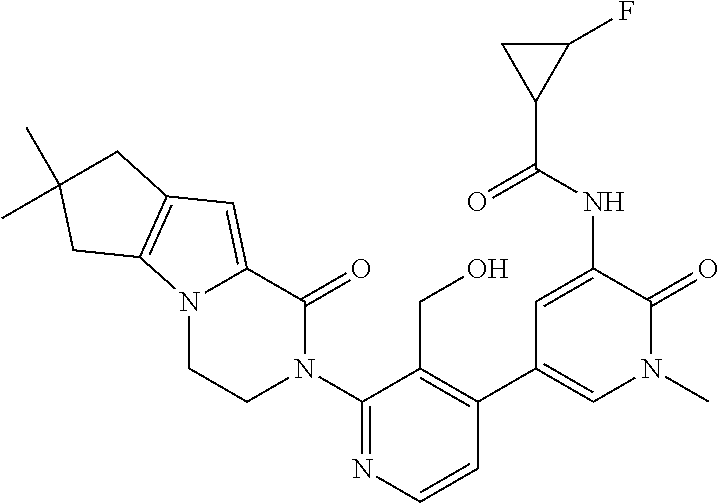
N12CCN(C3=NC=CC(C4=CN(C)C(=O)C(NC(C5C(F)C5)=O)=C4)=C3CO)C(=O)C1=CC1=C2CC(C)(C)C1
